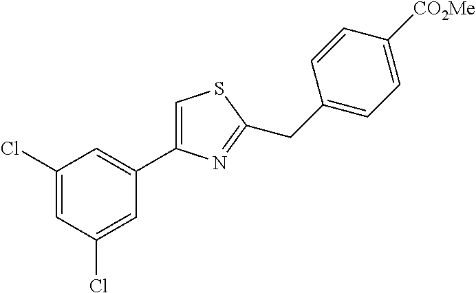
C1(Cl)=CC(Cl)=CC(C2=CSC(CC3=CC=C([CO2Me])C=C3)=N2)=C1
